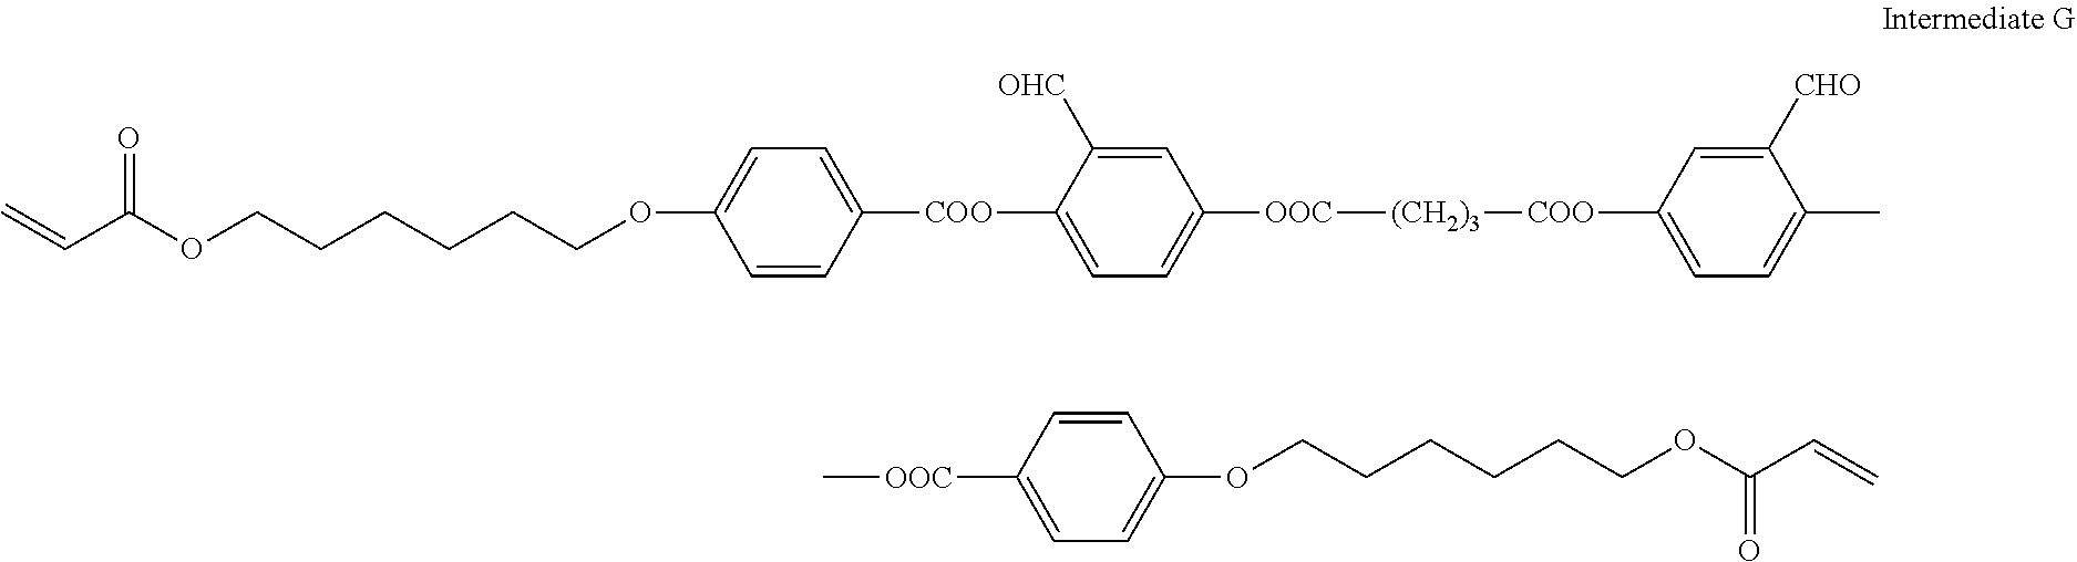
C=CC(OCCCCCCOC1=CC=C([COO]C2=CC=C([OOC][(CH2)3][COO]C3=CC=C(C)C([CHO])=C3)C=C2[OHC])C=C1)=O.C[OOC]C1=CC=C(OCCCCCCOC(C=C)=O)C=C1
